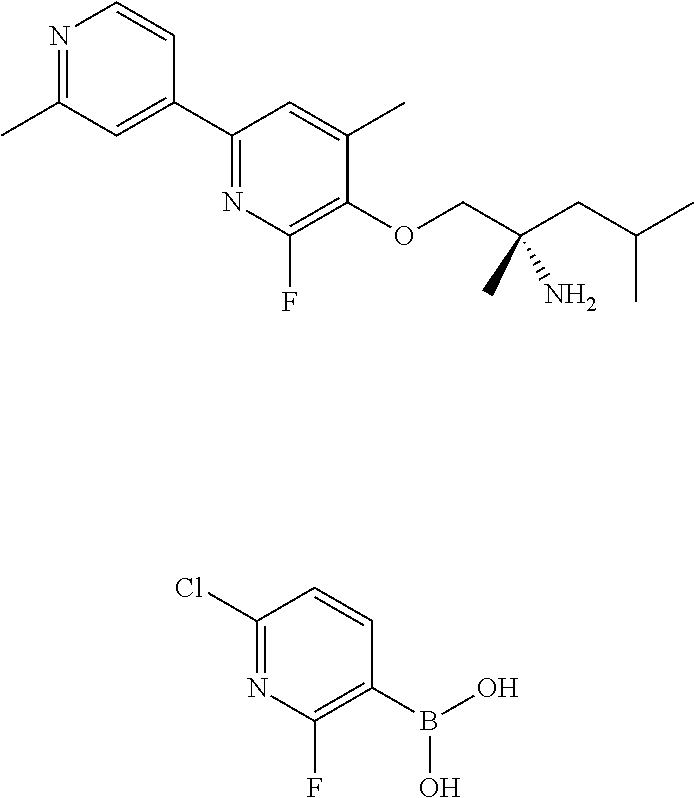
N1=C(C)C=C(C2=NC(F)=C(OCC(CC(C)C)(C)N)C(C)=C2)C=C1.C1(Cl)=NC(F)=C(B(O)O)C=C1
